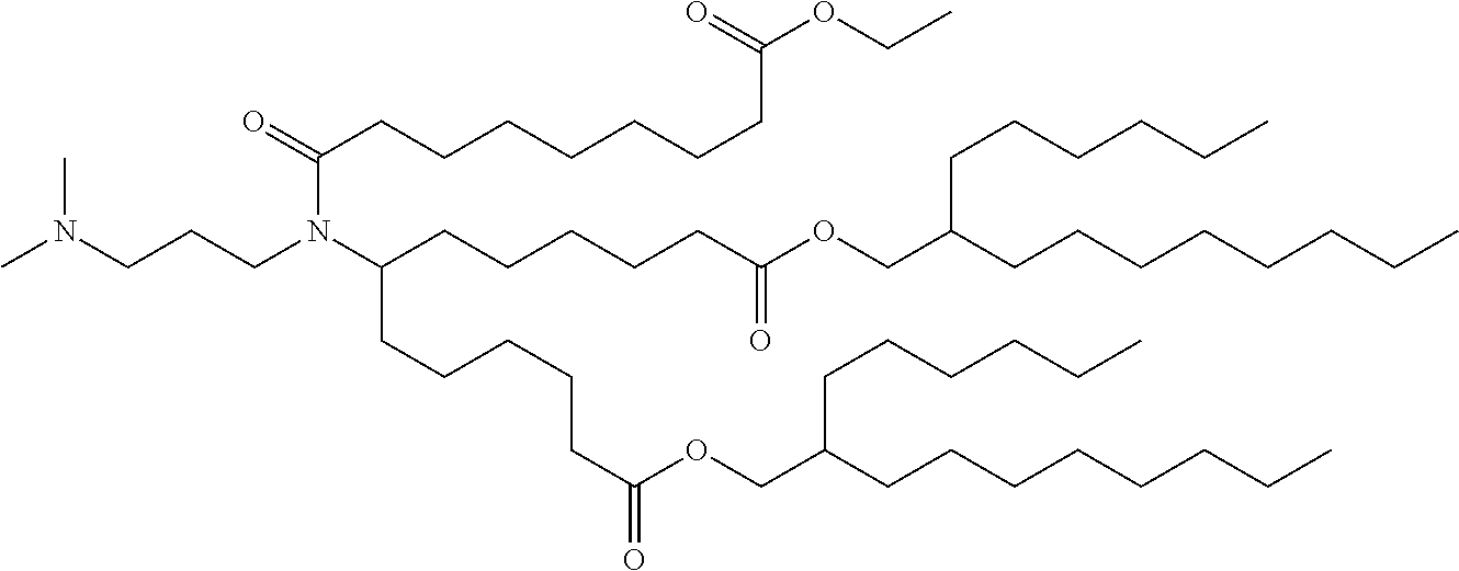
CN(CCCN(C(CCCCCCCC(OCC)=O)=O)C(CCCCCC(OCC(CCCCCCCC)CCCCCC)=O)CCCCCC(OCC(CCCCCCCC)CCCCCC)=O)C
